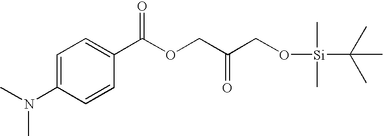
C1=C(N(C)C)C=CC(C(OCC(CO[Si](C(C)(C)C)(C)C)=O)=O)=C1
